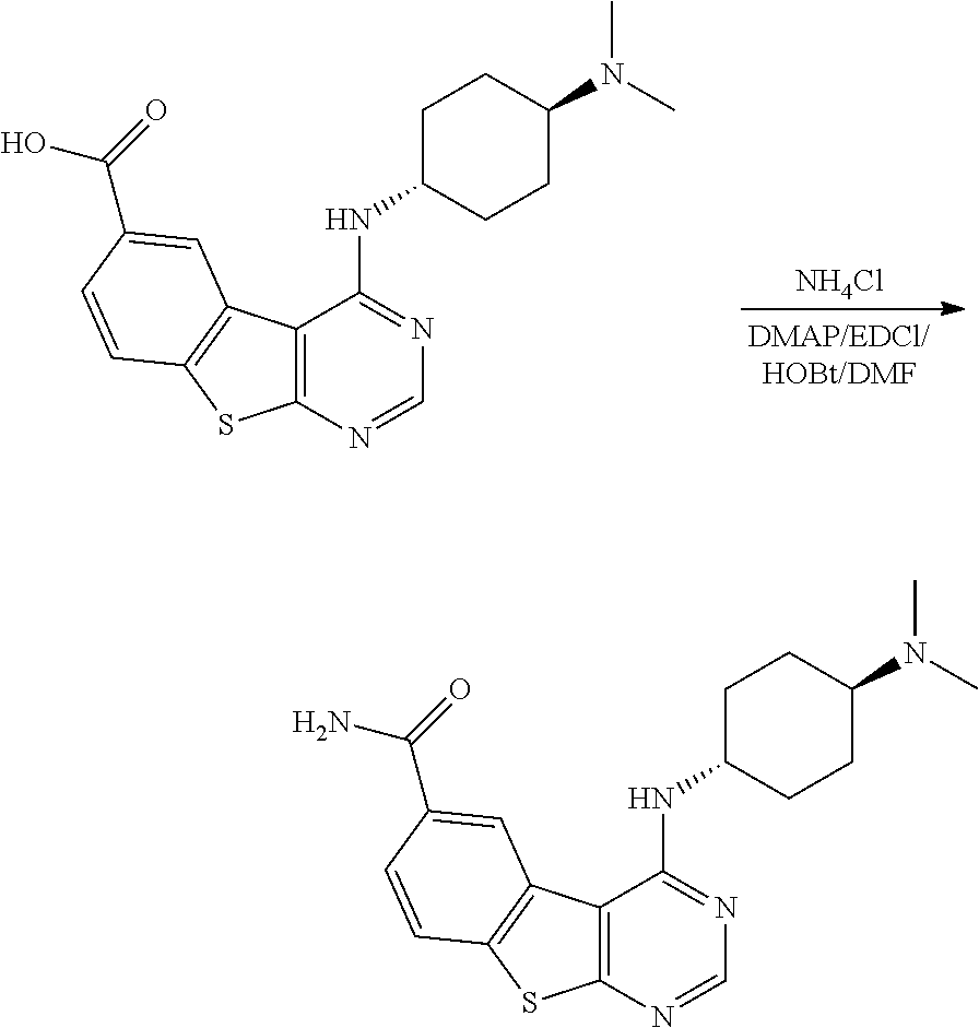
C12=C(N=CN=C1NC1CCC(N(C)C)CC1)SC1=C2C=C(C(O)=O)C=C1.[NH4Cl].C12=C(N=CN=C1NC1CCC(N(C)C)CC1)SC1=C2C=C(C(N)=O)C=C1
